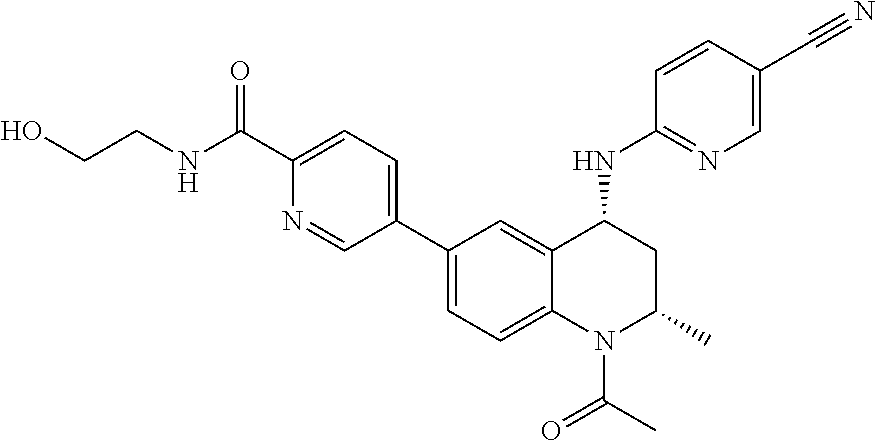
OCCNC(C1=CC=C(C2=CC=C3C(=C2)C(NC2=NC=C(C#N)C=C2)CC(C)N3C(C)=O)C=N1)=O
